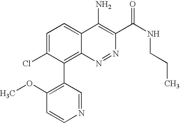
C1(OC)=C(C2=C3C(=CC=C2Cl)C(N)=C(C(NCCC)=O)N=N3)C=NC=C1
